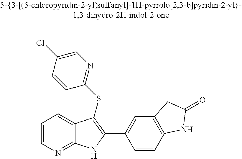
C1=CN=C2C(=C1)C(SC1=NC=C(Cl)C=C1)=C(C1=CC3=C(C=C1)NC(=O)C3)N2
